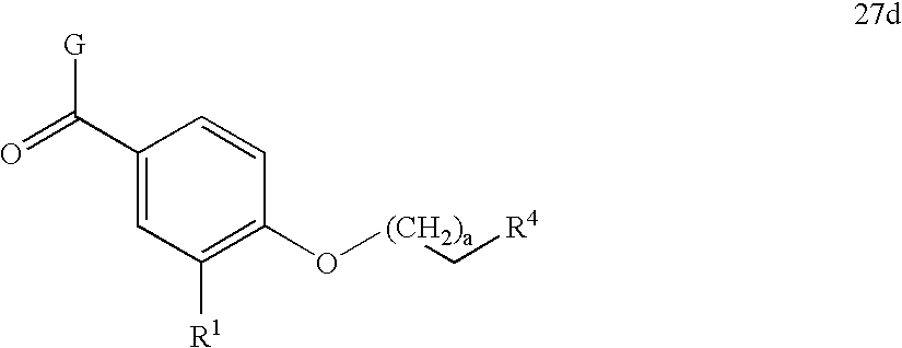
C1(C(=O)[G])=CC([R1])=C(O[(CH2)a]C[R4])C=C1
